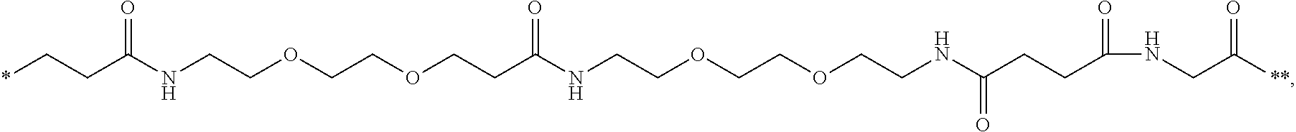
*CCC(NCCOCCOCCC(NCCOCCOCCNC(CCC(NCC([**])=O)=O)=O)=O)=O
